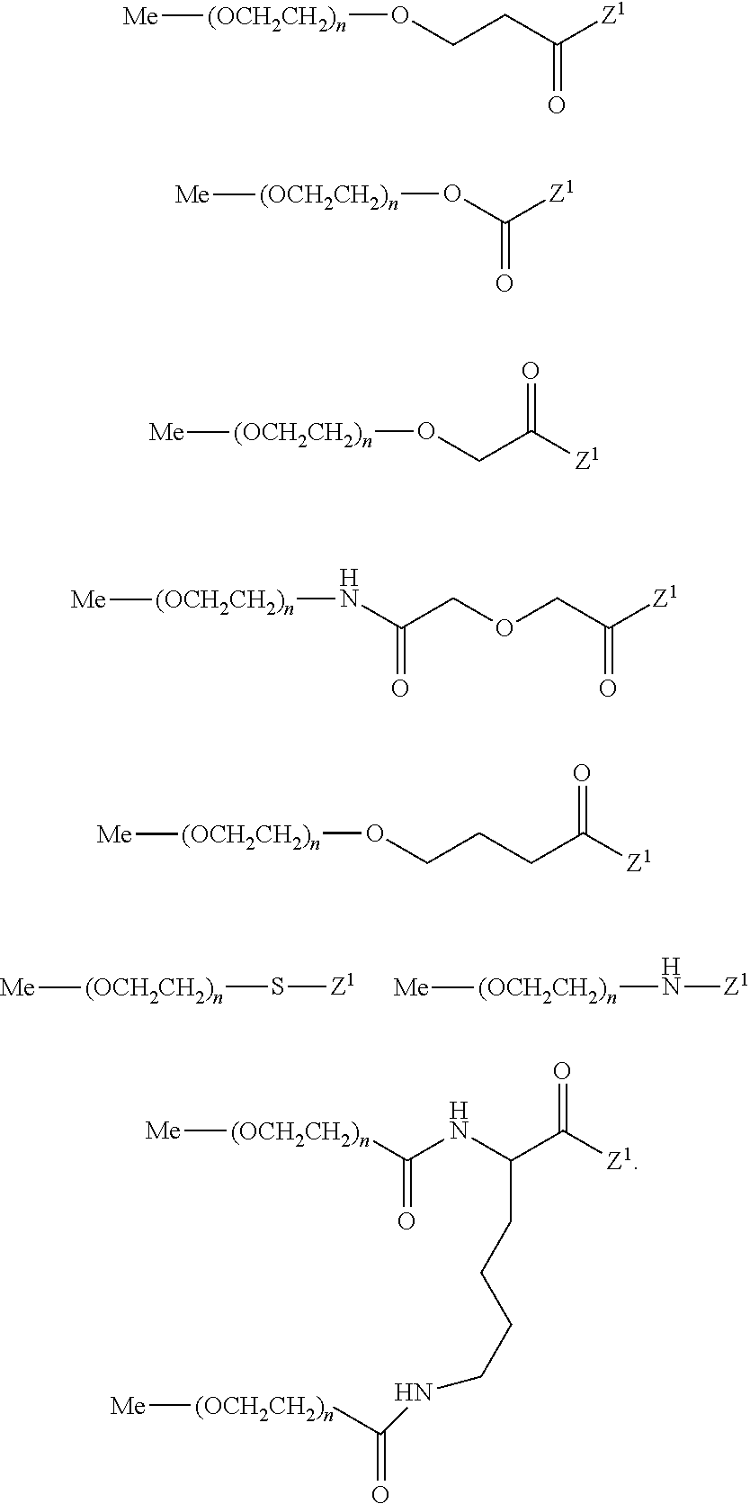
S([(OCH2CH2)n][Me])[Z1].N([(OCH2CH2)n][Me])[Z1].O=C(CCO[(OCH2CH2)n][Me])[Z1].[Z1]C(O[(OCH2CH2)n][Me])=O.[Z1]C(CO[(OCH2CH2)n][Me])=O.C(C(N[(OCH2CH2)n][Me])=O)OCC([Z1])=O.C(CCO[(OCH2CH2)n][Me])C([Z1])=O.[(OCH2CH2)n]([Me])C(NC(C([Z1])=O)CCCCNC([(OCH2CH2)n][Me])=O)=O
